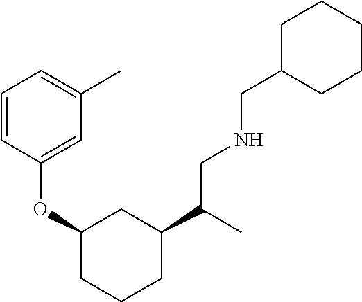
C1=CC(OC2CC(C(CNCC3CCCCC3)C)CCC2)=CC(C)=C1
